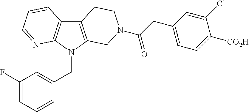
C12=C(N(CC3=CC(F)=CC=C3)C3=C1C=CC=N3)CN(C(=O)CC1=CC=C([CO2H])C(Cl)=C1)CC2
